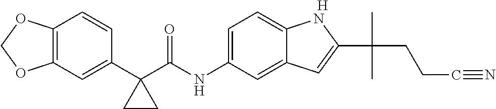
C12=C(C=C(C3(C(NC4=CC=C5C(=C4)C=C(C(C)(CCC#N)C)N5)=O)CC3)C=C1)OCO2.[H]
